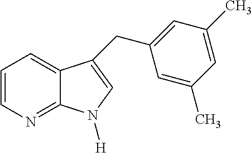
C1=CN=C2C(=C1)C(CC1=CC(C)=CC(C)=C1)=CN2[H]
